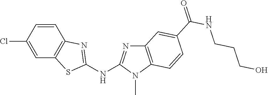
C1(Cl)=CC2=C(C=C1)N=C(NC1=NC3=C(N1C)C=CC(C(NCCCO)=O)=C3)S2
